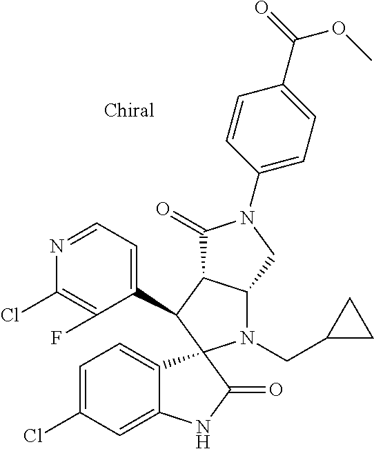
C1(C2C3C(N(CC4CC4)C24C2=CC=C(Cl)C=C2NC4=O)CN(C2=CC=C(C(=O)OC)C=C2)C3=O)=CC=NC(Cl)=C1F
